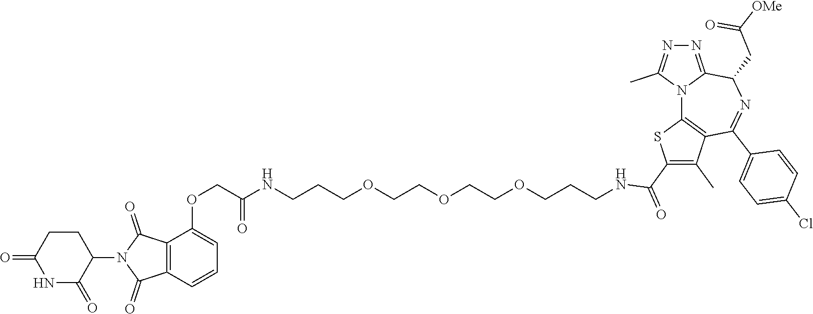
N(C(COC1=CC=CC2=C1C(=O)N(C1C(=O)NC(=O)CC1)C2=O)=O)CCCOCCOCCOCCCNC(C1=C(C)C2=C(N3C(=NN=C3C)C(CC(=O)[OMe])N=C2C2=CC=C(Cl)C=C2)S1)=O
